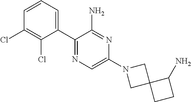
C1(C2=NC=C(N3CC4(C3)CCC4N)N=C2N)=CC=CC(Cl)=C1Cl
